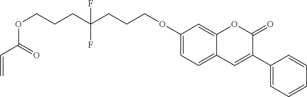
C(COC1=CC=C2C(=C1)OC(=O)C(C1=CC=CC=C1)=C2)CC(CCCOC(=O)C=C)(F)F
